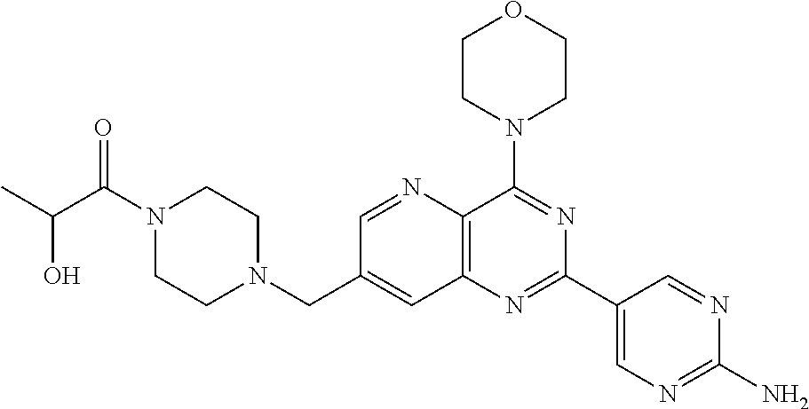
C(N1CCN(C(C(C)O)=O)CC1)C1=CC2=C(N=C1)C(N1CCOCC1)=NC(C1=CN=C(N)N=C1)=N2
